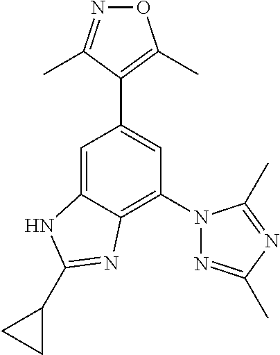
N1=C(C)C(C2=CC(N3N=C(C)N=C3C)=C3C(=C2)NC(C2CC2)=N3)=C(C)O1
